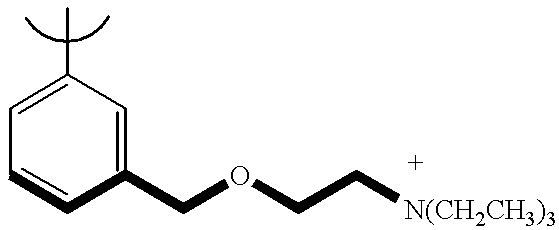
C1=C(C)C=C(COCC[N(CH2CH3)3])C=C1
